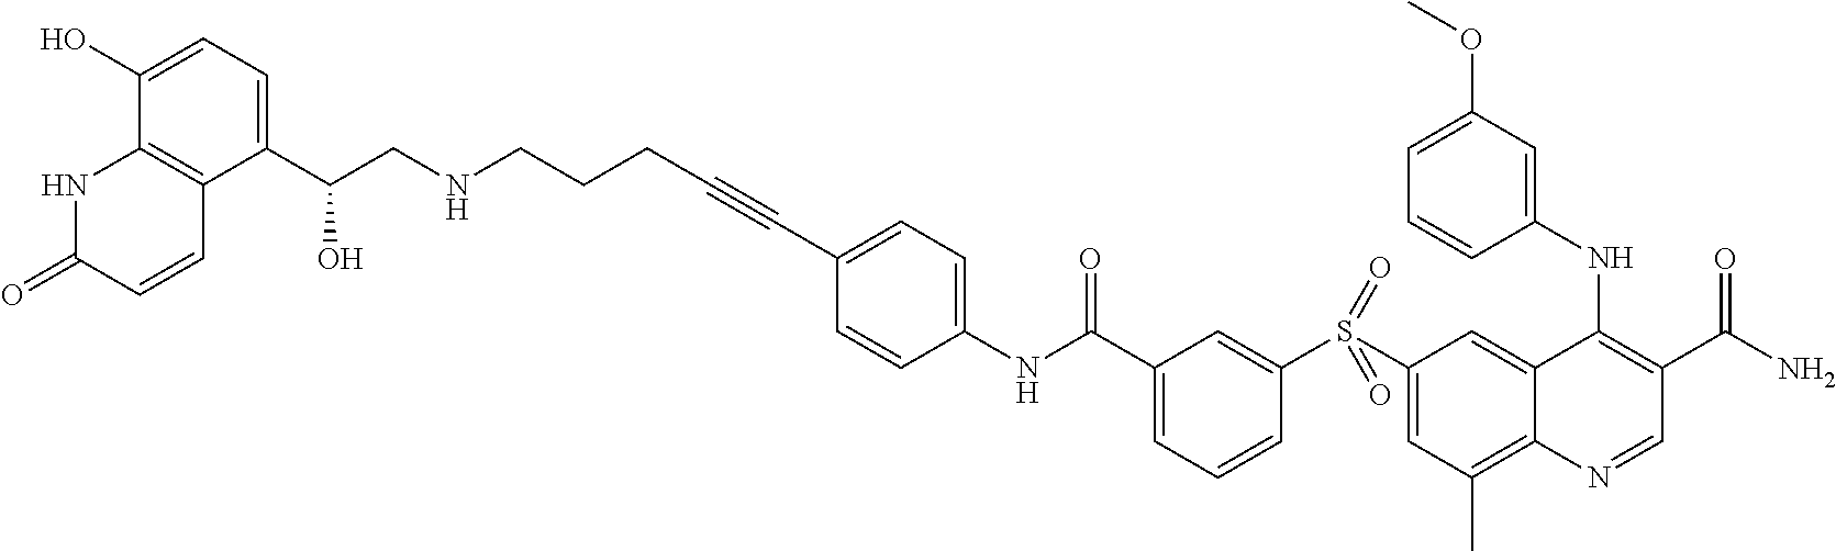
C1(S(C2=CC(C)=C3C(=C2)C(NC2=CC(OC)=CC=C2)=C(C(N)=O)C=N3)(=O)=O)=CC(C(NC2=CC=C(C#CCCCNCC(C3=CC=C(O)C4=C3C=CC(=O)N4)O)C=C2)=O)=CC=C1
